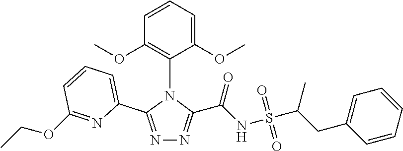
C1=CC(OC)=C(N2C(C3=CC=CC(OCC)=N3)=NN=C2C(NS(C(CC2=CC=CC=C2)C)(=O)=O)=O)C(OC)=C1
